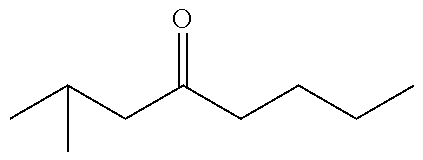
C(CC(CCCC)=O)(C)C
